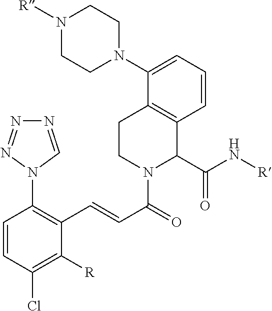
C1=CC=C(N2CCN([R])CC2)C2=C1C(C(N[R])=O)N(C(C=CC1=C(N3C=NN=N3)C=CC(Cl)=C1[R])=O)CC2
